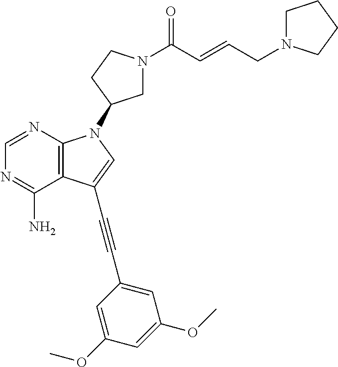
C1=NC2=C(C(N)=N1)C(C#CC1=CC(OC)=CC(OC)=C1)=CN2C1CN(C(C=CCN2CCCC2)=O)CC1
